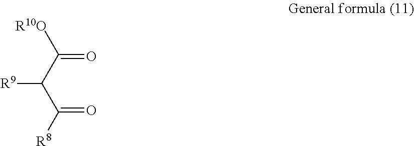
[R10O]C(C(C([R8])=O)[R9])=O
